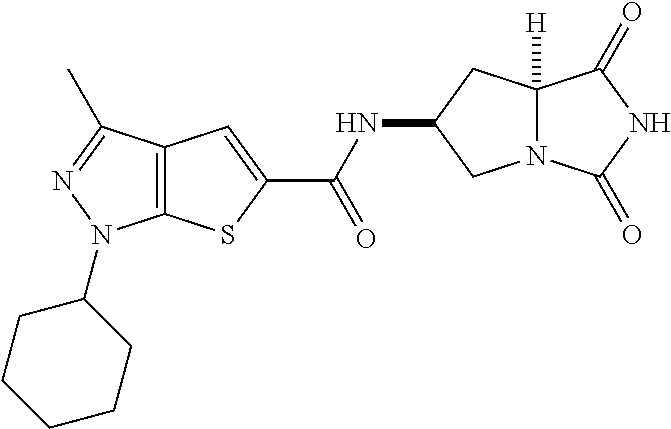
C12=C(C(C)=NN1C1CCCCC1)C=C(C(NC1CC3([H])N(C1)C(=O)NC3=O)=O)S2
